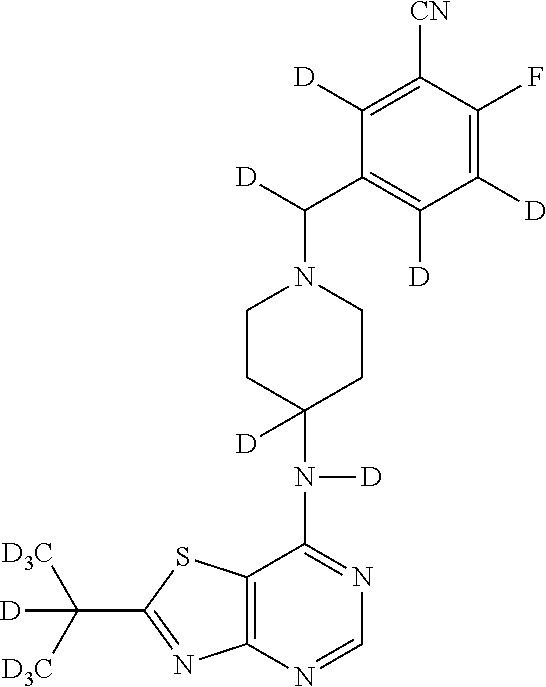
C12=C(N=CN=C1N([D])C1([D])CCN(C([D])C3=C([D])C([D])=C(F)C([CN])=C3[D])CC1)N=C(C([D3C])([D3C])[D])S2
